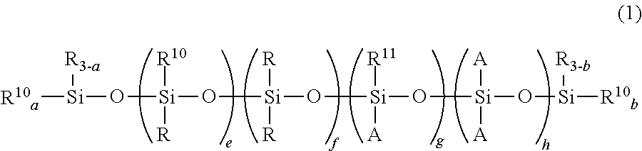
[R10a][Si]([R3-a])O[Si]([R10])([R])O[Si]([R])([R])O[Si]([A])([R11])O[Si](O[Si]([R3-b])[R10b])([A])[A]
